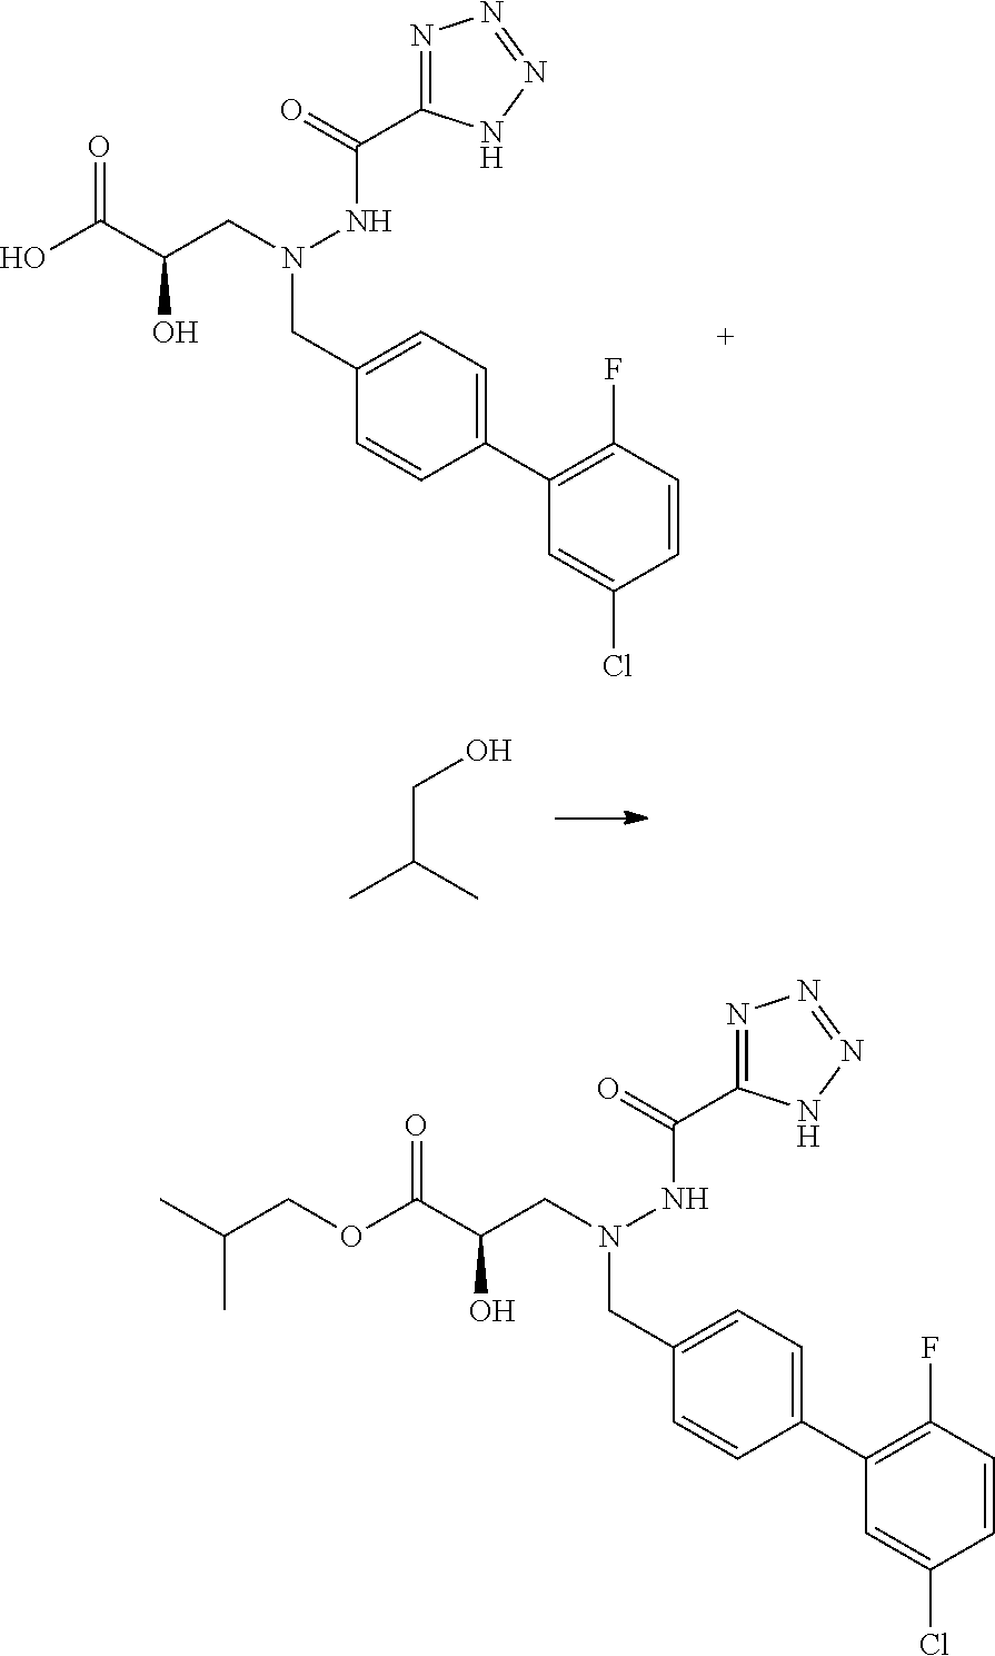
C1=C(Cl)C=CC(F)=C1C1=CC=C(CN(CC(C(O)=O)O)NC(C2=NN=NN2)=O)C=C1.C(C(C)C)O.C1=C(Cl)C=CC(F)=C1C1=CC=C(CN(CC(C(OCC(C)C)=O)O)NC(C2=NN=NN2)=O)C=C1
